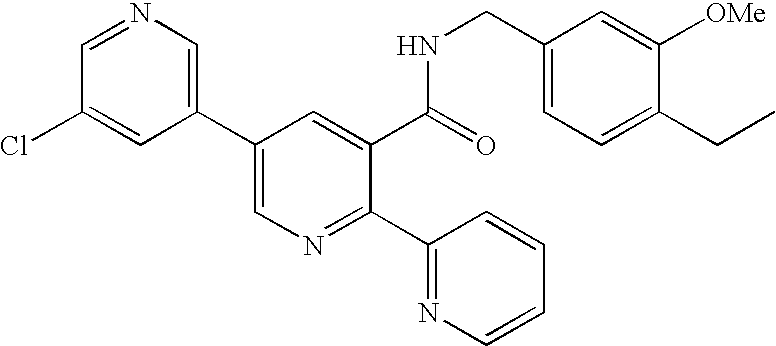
C1=NC=C(C2=CN=C(C3=NC=CC=C3)C(C(=O)NCC3=CC=C(CC)C([OMe])=C3)=C2)C=C1Cl
